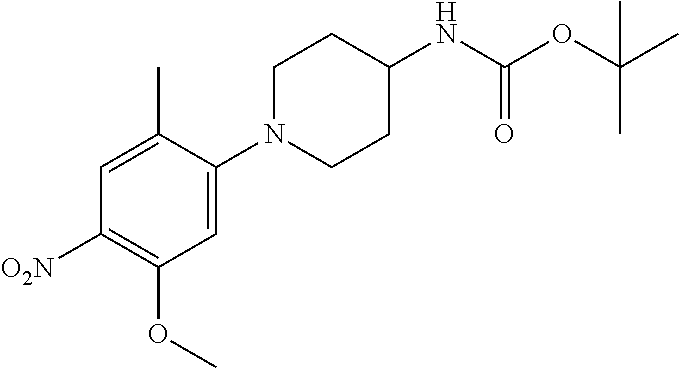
C1=C(N2CCC(NC(OC(C)(C)C)=O)CC2)C(C)=CC([O2N])=C1OC
